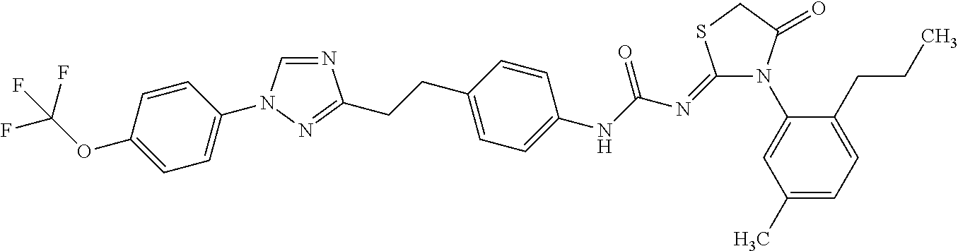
N1=CN(C2=CC=C(OC(F)(F)F)C=C2)N=C1CCC1=CC=C(NC(N=C2N(C3=CC(C)=CC=C3CCC)C(=O)CS2)=O)C=C1
